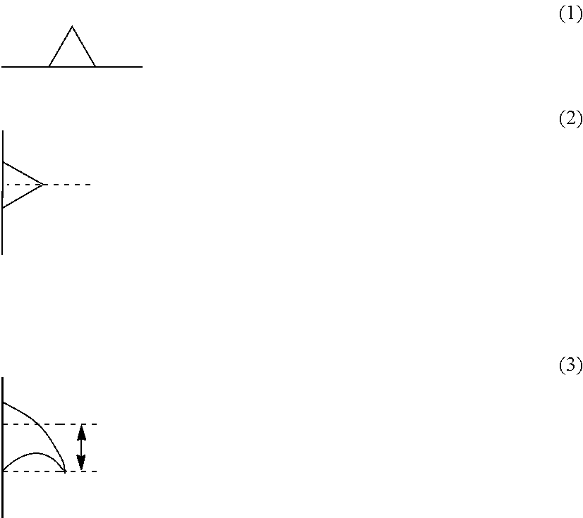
CC(CC)C(CC)C.C1(C)C(C)C1.C1(C)(C)C(C)C1C
